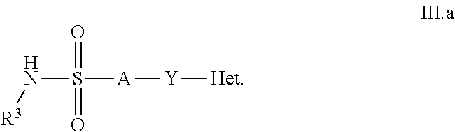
N(S([A][Y][Het])(=O)=O)[R3]
